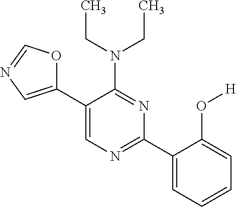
C1(C2=CN=C(C3=CC=CC=C3O[H])N=C2N(CC)CC)=CN=CO1
